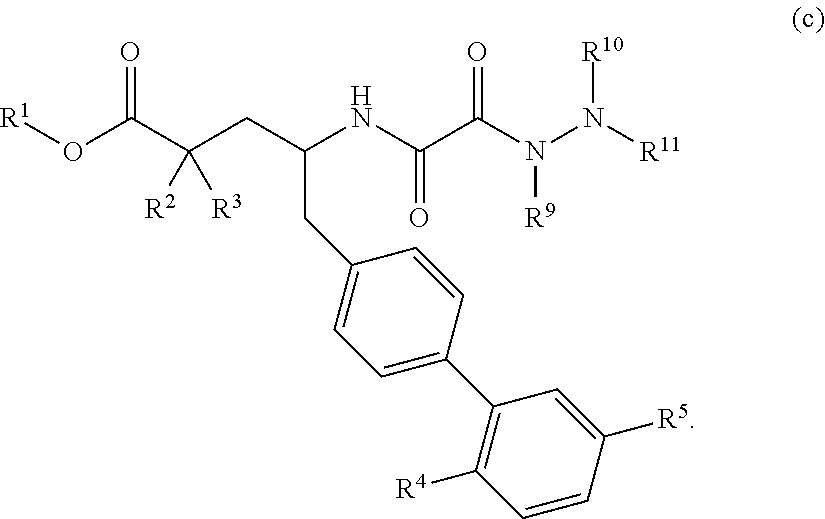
C1=CC([R5])=CC(C2=CC=C(CC(NC(=O)C(N(N([R11])[R10])[R9])=O)CC(C(=O)O[R1])([R2])[R3])C=C2)=C1[R4]
